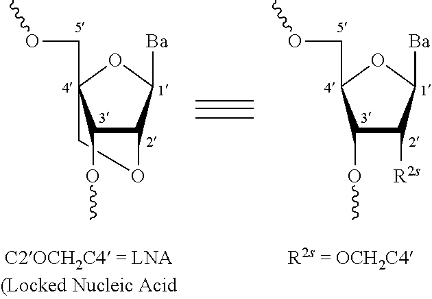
C1C2(COC)C(OC)C(C([Ba])O2)O1.C1(OC)C([R2s])C([Ba])OC1COC
